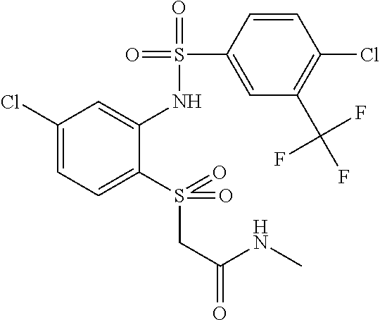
C1(Cl)=CC=C(S(=O)(=O)CC(NC)=O)C(NS(=O)(=O)C2=CC(C(F)(F)F)=C(Cl)C=C2)=C1
